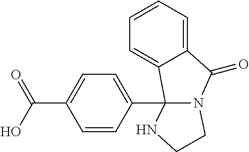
C12=CC=CC=C1C1(C3=CC=C(C(O)=O)C=C3)N(C2=O)CCN1
